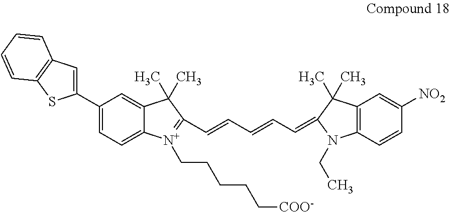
C1(C2=CC3=C(S2)C=CC=C3)=CC=C2C(=C1)C(C)(C)C(C=CC=CC=C1C(C)(C)C3=C(N1CC)C=CC([NO2])=C3)=[N+]2CCCCC[COO-]
